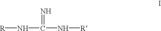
[R]NC(N[R])=N
